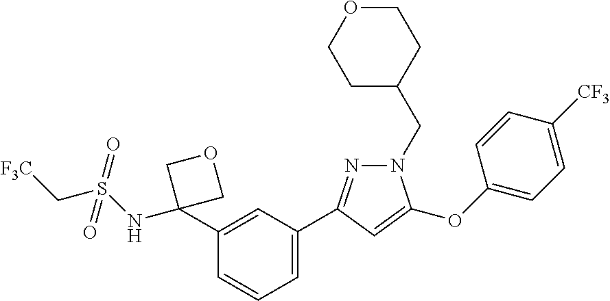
C1=C(C2=NN(CC3CCOCC3)C(OC3=CC=C([CF3])C=C3)=C2)C=C(C2(NS(=O)(C[CF3])=O)COC2)C=C1
